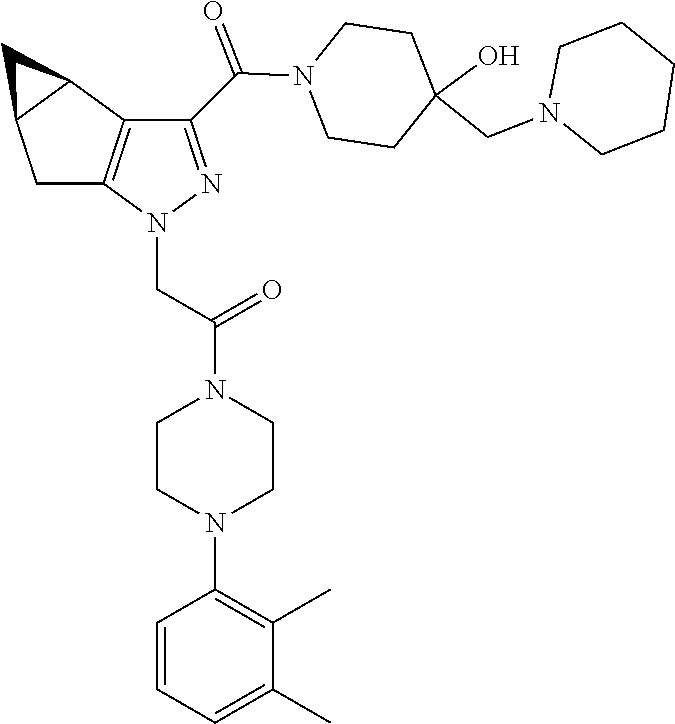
C(=O)(N1CCC(CN2CCCCC2)(O)CC1)C1=NN(CC(=O)N2CCN(C3=C(C)C(C)=CC=C3)CC2)C2=C1C1C(C2)C1
